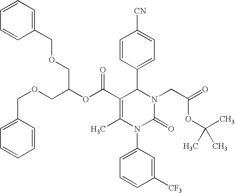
C1=CC(C2C(C(=O)OC(COCC3=CC=CC=C3)COCC3=CC=CC=C3)=C(C)N(C3=CC=CC([CF3])=C3)C(=O)N2CC(=O)OC(C)(C)C)=CC=C1[CN]
